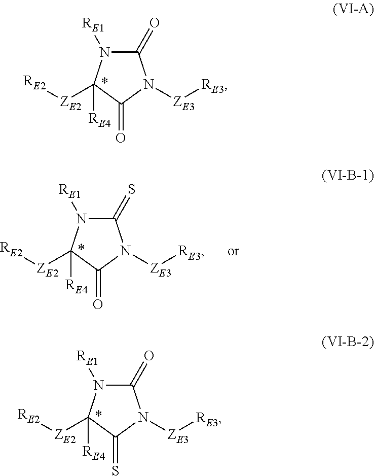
C1(=O)N([RE1])C([ZE2][RE2])([RE4])C(=O)N1[ZE3][RE3].C1(=O)N([RE1])C([ZE2][RE2])([RE4])C(=S)N1[ZE3][RE3].C1(=S)N([RE1])C([ZE2][RE2])([RE4])C(=O)N1[ZE3][RE3]
